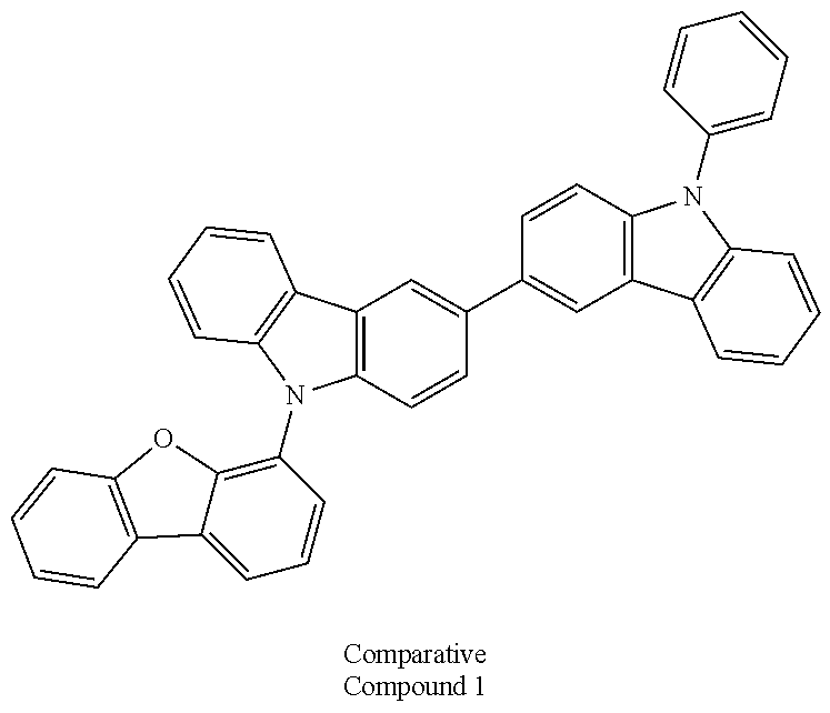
C12=C(C=CC(C3=CC4=C(C=C3)N(C3=CC=CC=C3)C3=C4C=CC=C3)=C1)N(C1=C3C(=CC=C1)C1=C(O3)C=CC=C1)C1=C2C=CC=C1
